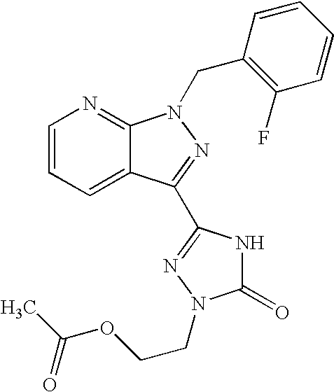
C1=CC=C2C(=N1)N(CC1=C(F)C=CC=C1)N=C2C1=NN(CCOC(C)=O)C(=O)N1
